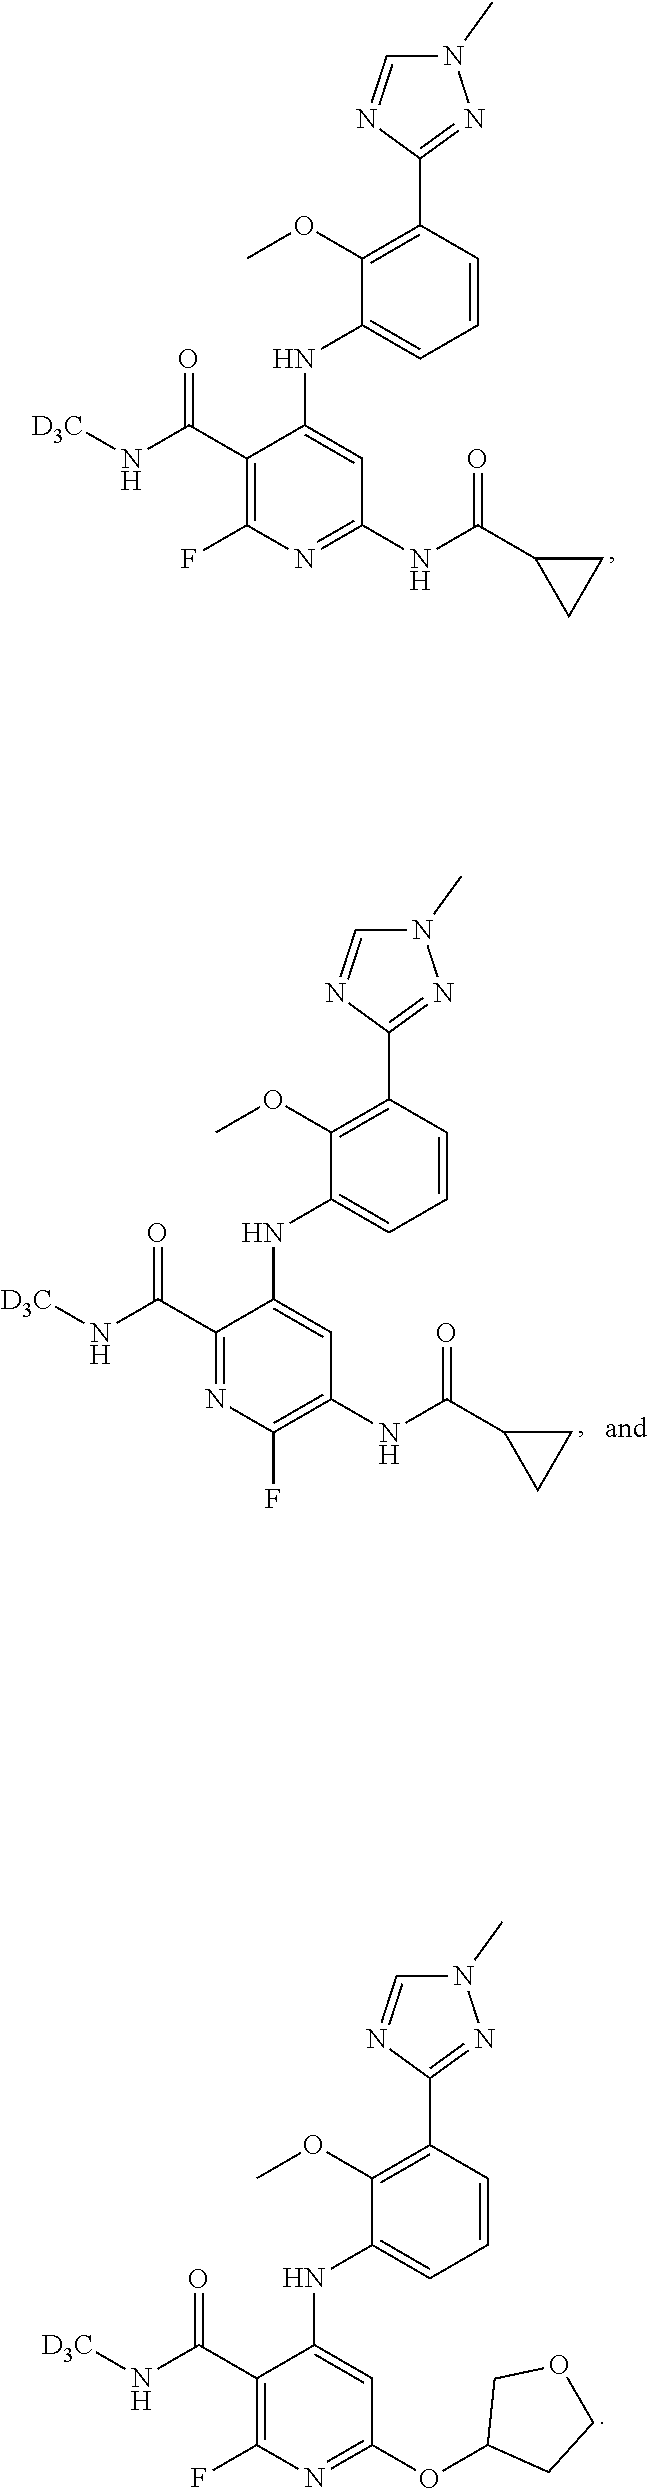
C1(C(N[D3C])=O)=C(F)N=C(NC(C2CC2)=O)C=C1NC1=CC=CC(C2=NN(C)C=N2)=C1OC.C1(C(N[D3C])=O)=C(F)N=C(OC2CCOC2)C=C1NC1=CC=CC(C2=NN(C)C=N2)=C1OC.C1(C(N[D3C])=O)=NC(F)=C(NC(C2CC2)=O)C=C1NC1=CC=CC(C2=NN(C)C=N2)=C1OC
